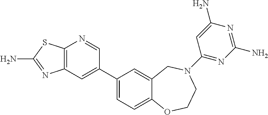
C12=C(C=C(C3=CC=C4C(=C3)CN(C3=NC(N)=NC(N)=C3)CCO4)C=N1)N=C(N)S2
